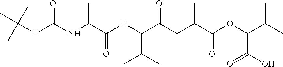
C(OC(NC(C(OC(C(CC(C(OC(C(C)C)C(=O)O)=O)C)=O)C(C)C)=O)C)=O)(C)(C)C
